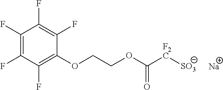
C1(F)=C(F)C(F)=C(OCCOC([F2C][SO3])=O)C(F)=C1F.[Na]
